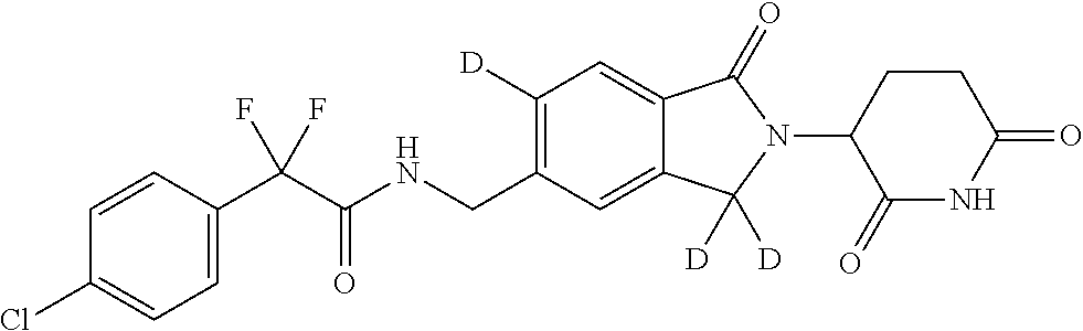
C1=CC(C(C(NCC2=C([D])C=C3C(=C2)C([D])([D])N(C2C(=O)NC(=O)CC2)C3=O)=O)(F)F)=CC=C1Cl
